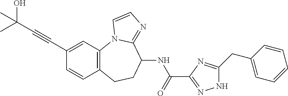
C1(C#CC(C)(O)C)=CC2=C(C=C1)CCC(NC(=O)C1=NNC(CC3=CC=CC=C3)=N1)C1=NC=CN21
